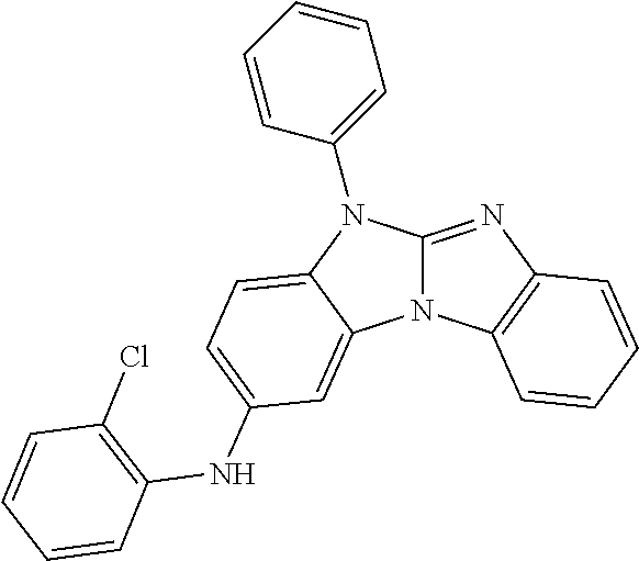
N12C(=NC3=C1C=CC=C3)N(C1=CC=CC=C1)C1=CC=C(NC3=C(Cl)C=CC=C3)C=C21
